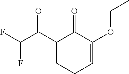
C1(C(C(F)F)=O)CCC=C(OCC)C1=O
